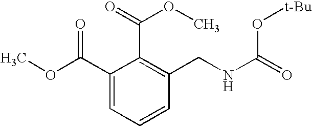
C1(C(OC)=O)=CC=CC(CNC(=O)O[t-Bu])=C1C(OC)=O
